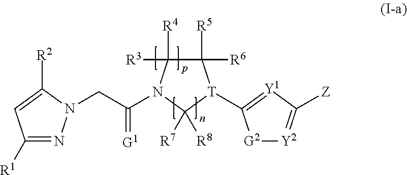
C1([R1])=NN(CC(=[G1])N2C([R4])([R3])C([R5])([R6])[T](C3=[Y1]C([Z])=[Y2][G2]3)C2([R8])[R7])C([R2])=C1
